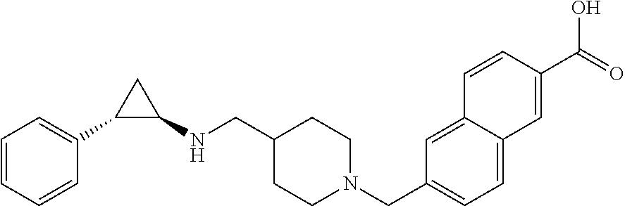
C1=CC=CC(C2C(NCC3CCN(CC4=CC=C5C(=C4)C=CC(C(=O)O)=C5)CC3)C2)=C1
